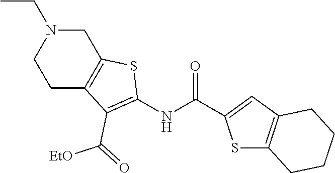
S1C2=C(C=C1C(NC1=C(C(=O)[EtO])C3=C(CN(CC)CC3)S1)=O)CCCC2
